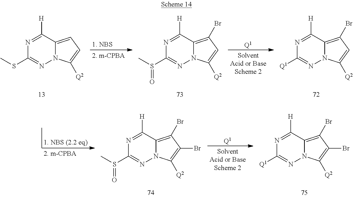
N1=C([H])C2=CC=C([Q2])N2N=C1SC.N1=C([H])C2=C(Br)C=C([Q2])N2N=C1S(C)=O.[Q1].N1=C([H])C2=C(Br)C=C([Q2])N2N=C1[Q1].N1=C([H])C2=C(Br)C(Br)=C([Q2])N2N=C1S(C)=O.[Q1].N1=C([H])C2=C(Br)C(Br)=C([Q2])N2N=C1[Q1]
